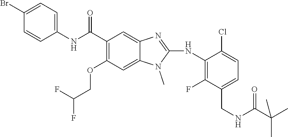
C1(Br)=CC=C(NC(C2=C(OCC(F)F)C=C3C(=C2)N=C(NC2=C(F)C(CNC(C(C)(C)C)=O)=CC=C2Cl)N3C)=O)C=C1
